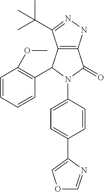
C12=C(NN=C1C(C)(C)C)C(=O)N(C1=CC=C(C3=COC=N3)C=C1)C2C1=C(OC)C=CC=C1
